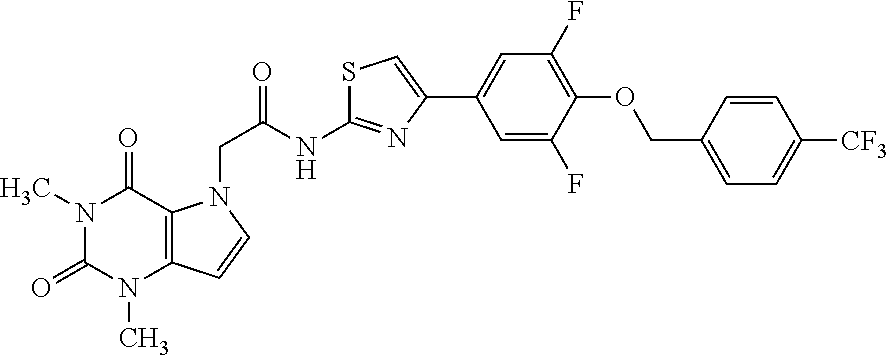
N1(C)C(=O)N(C)C2=C(C1=O)N(CC(=O)NC1=NC(C3=CC(F)=C(OCC4=CC=C([CF3])C=C4)C(F)=C3)=CS1)C=C2
